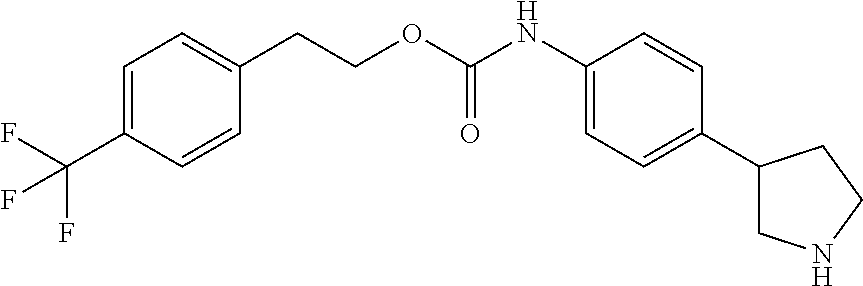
C1=C(C(F)(F)F)C=CC(CCOC(NC2=CC=C(C3CNCC3)C=C2)=O)=C1
